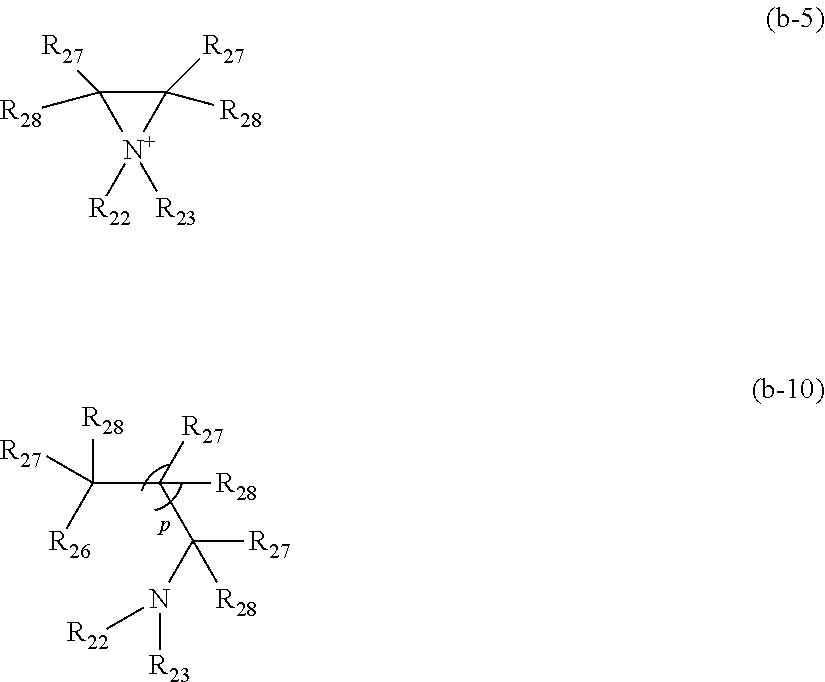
C1([R28])([R27])C([R27])([R28])[N+]1([R22])[R23].C(C([R27])([R28])C([R27])(N([R23])[R22])[R28])([R28])([R27])[R26]
